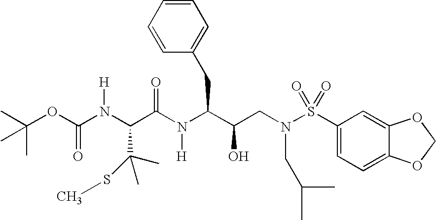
N(C(C(C)(C)SC)C(=O)N([H])C(C(O)CN(S(=O)(=O)C1=CC=C2C(=C1)OCO2)CC(C)C)CC1=CC=CC=C1)([H])C(=O)OC(C)(C)C
